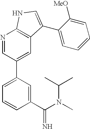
N1=CC(C2=CC=CC(C(N(C)C(C)C)=N)=C2)=CC2=C1NC=C2C1=CC=CC=C1[MeO]
